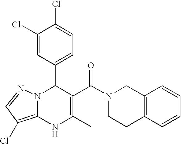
C1(Cl)=CC(C2N3C(=C(Cl)C=N3)NC(C)=C2C(=O)N2CCC3=C(C2)C=CC=C3)=CC=C1Cl
